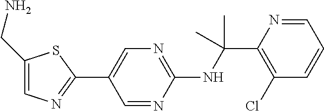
N(C(C1=C(Cl)C=CC=N1)(C)C)C1=NC=C(C2=NC=C(CN)S2)C=N1
